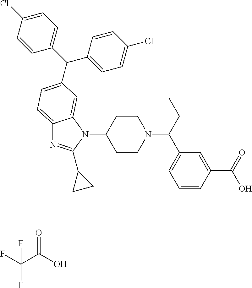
C1CN(C(C2=CC=CC(C(=O)O)=C2)CC)CCC1N1C2=CC(C(C3=CC=C(Cl)C=C3)C3=CC=C(Cl)C=C3)=CC=C2N=C1C1CC1.FC(C(O)=O)(F)F
